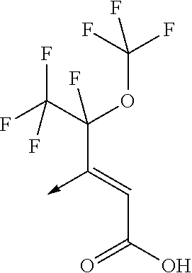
C(C(O)=O)=C(C(C(F)(F)F)(OC(F)(F)F)F)->C
